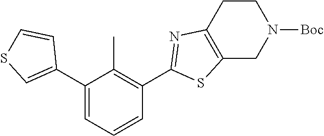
C1(C2=CSC=C2)=CC=CC(C2=NC3=C(S2)CN([Boc])CC3)=C1C
